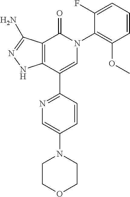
C12=C(C(C3=NC=C(N4CCOCC4)C=C3)=CN(C3=C(OC)C=CC=C3F)C1=O)NN=C2N
